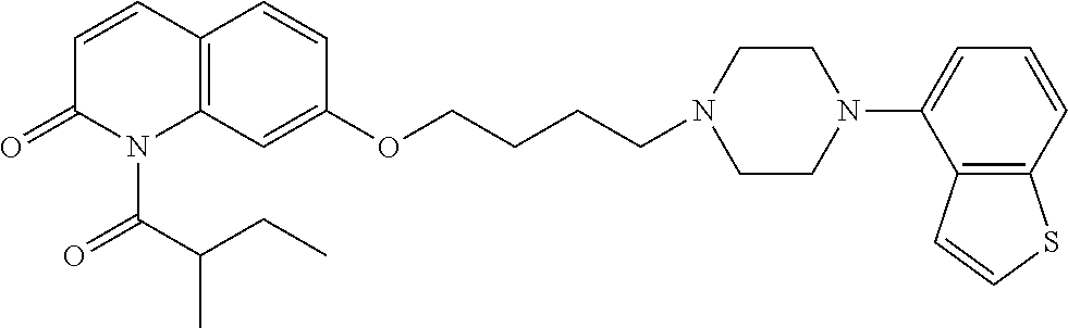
C1=CC2=C(N(C(C(CC)C)=O)C1=O)C=C(OCCCCN1CCN(C3=CC=CC4=C3C=CS4)CC1)C=C2
